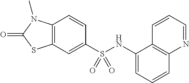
C1=CC2=C(C=C1S(NC1=CC=CC3=C1C=CC=N3)(=O)=O)SC(=O)N2C
